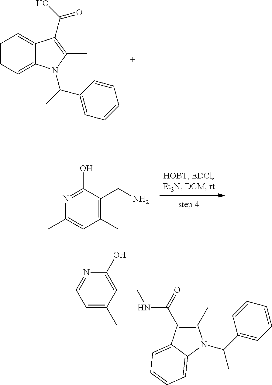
C1=CC=C2C(=C1)C(C(O)=O)=C(C)N2C(C)C1=CC=CC=C1.C1(C)=CC(C)=C(CN)C(O)=N1.C1(C)=C(C(=O)NCC2=C(O)N=C(C)C=C2C)C2=CC=CC=C2N1C(C1=CC=CC=C1)C
